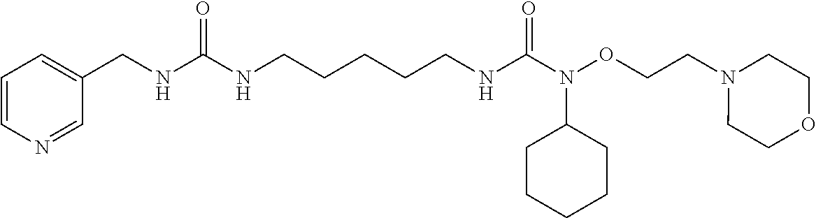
N1=CC(CNC(NCCCCCNC(N(OCCN2CCOCC2)C2CCCCC2)=O)=O)=CC=C1
